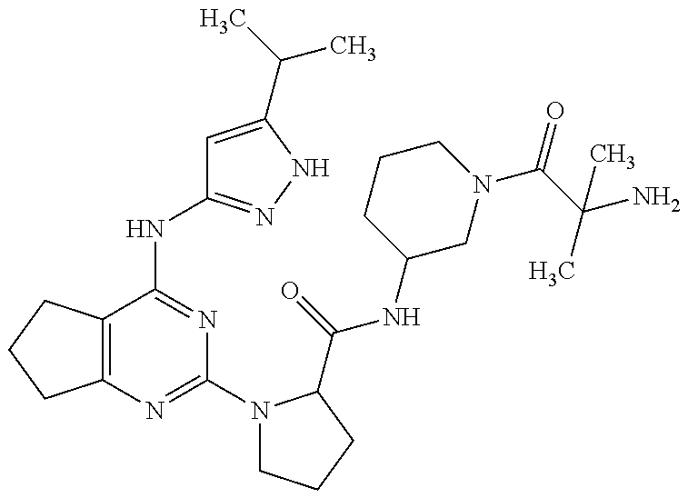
C12=C(C(NC3=NNC(C(C)C)=C3)=NC(N3CCCC3C(=O)NC3CN(C(=O)C(C)(N)C)CCC3)=N1)CCC2
